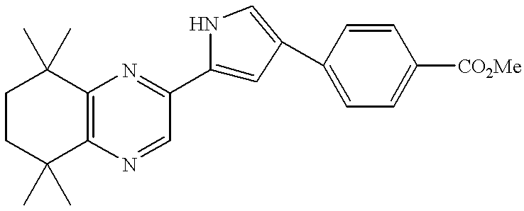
C1CC(C)(C)C2=C(C1(C)C)N=C(C1=CC(C3=CC=C([CO2Me])C=C3)=CN1)C=N2
